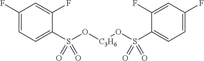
C1(F)=CC=C(S(O[C3H6]OS(C2=CC=C(F)C=C2F)(=O)=O)(=O)=O)C(F)=C1
